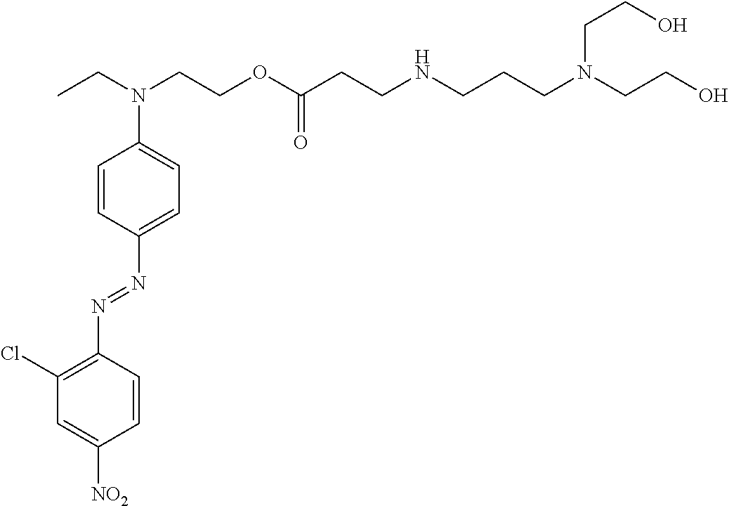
C1(Cl)=C(N=NC2=CC=C(N(CC)CCOC(CCNCCCN(CCO)CCO)=O)C=C2)C=CC([NO2])=C1
